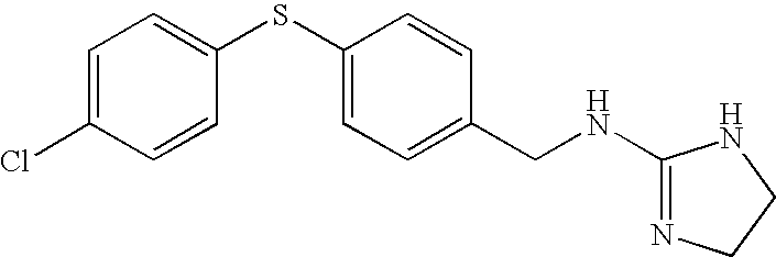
C1(Cl)=CC=C(SC2=CC=C(CNC3=NCCN3)C=C2)C=C1
